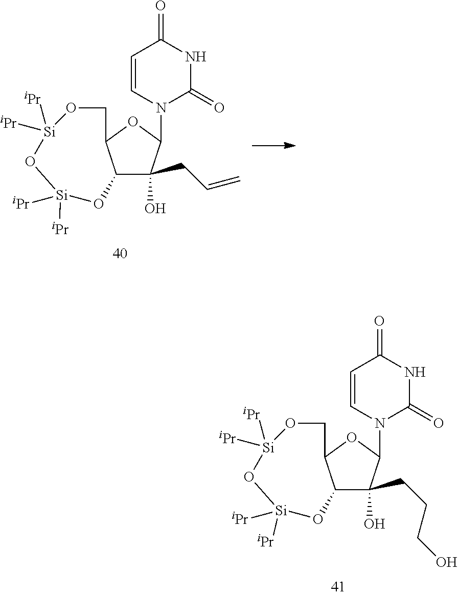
C1=CN(C2C(O)(CCCO)C3C(O2)CO[Si]([iPr])([iPr])O[Si]([iPr])([iPr])O3)C(=O)NC1=O.C1=CN(C2C(O)(CC=C)C3C(O2)CO[Si]([iPr])([iPr])O[Si]([iPr])([iPr])O3)C(=O)NC1=O
